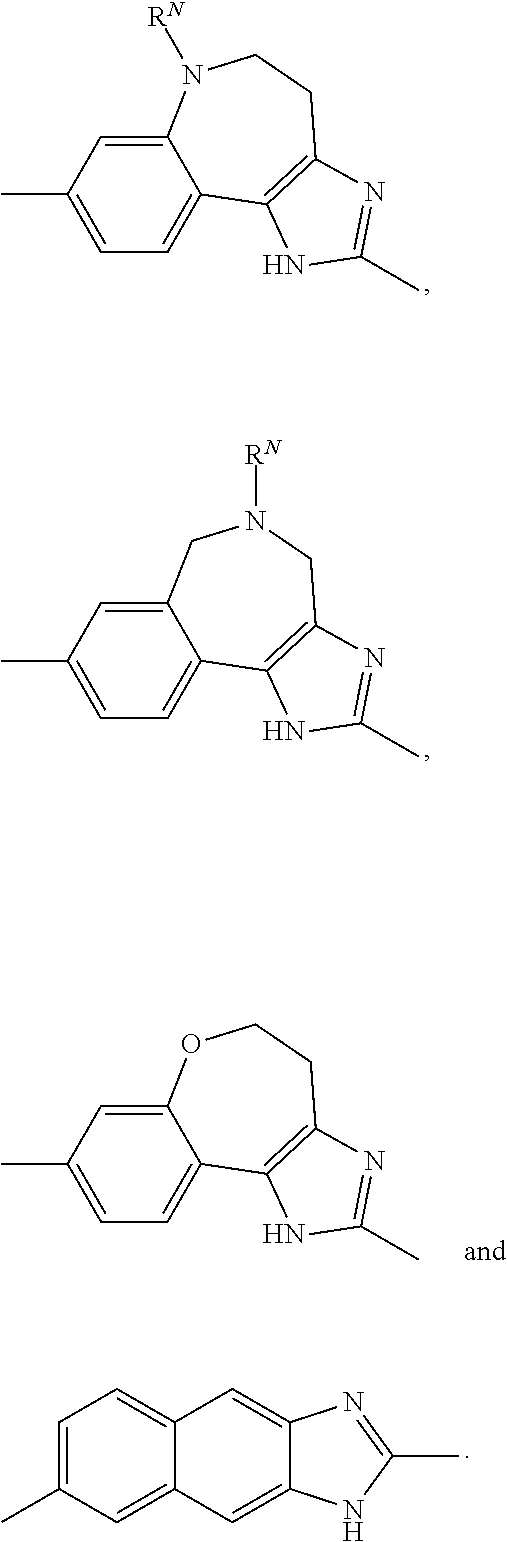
C12=CC(C)=CC=C1C1=C(CCN2[RN])N=C(C)N1.C12=CC(C)=CC=C1C1=C(CN([RN])C2)N=C(C)N1.C12=CC(C)=CC=C1C1=C(CCO2)N=C(C)N1.C1=C(C)C=C2C(=C1)C=C1C(=C2)NC(C)=N1
